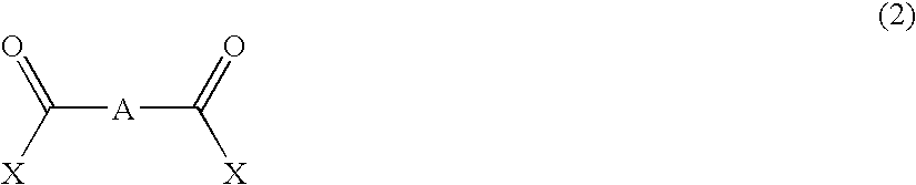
[A](C([X])=O)C([X])=O
